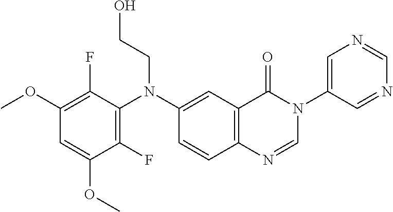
C1(OC)=C(F)C(N(C2=CC3=C(C=C2)N=CN(C2=CN=CN=C2)C3=O)CCO)=C(F)C(OC)=C1
